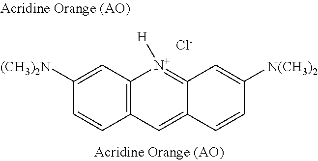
C12=C(C=C([(CH3)2N])C=C1)[N+]([H])=C1C(=C2)C=CC([N(CH3)2])=C1.[Cl-]
